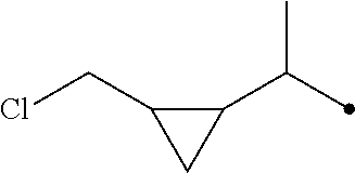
C1(C(C)C)C(CCl)C1
